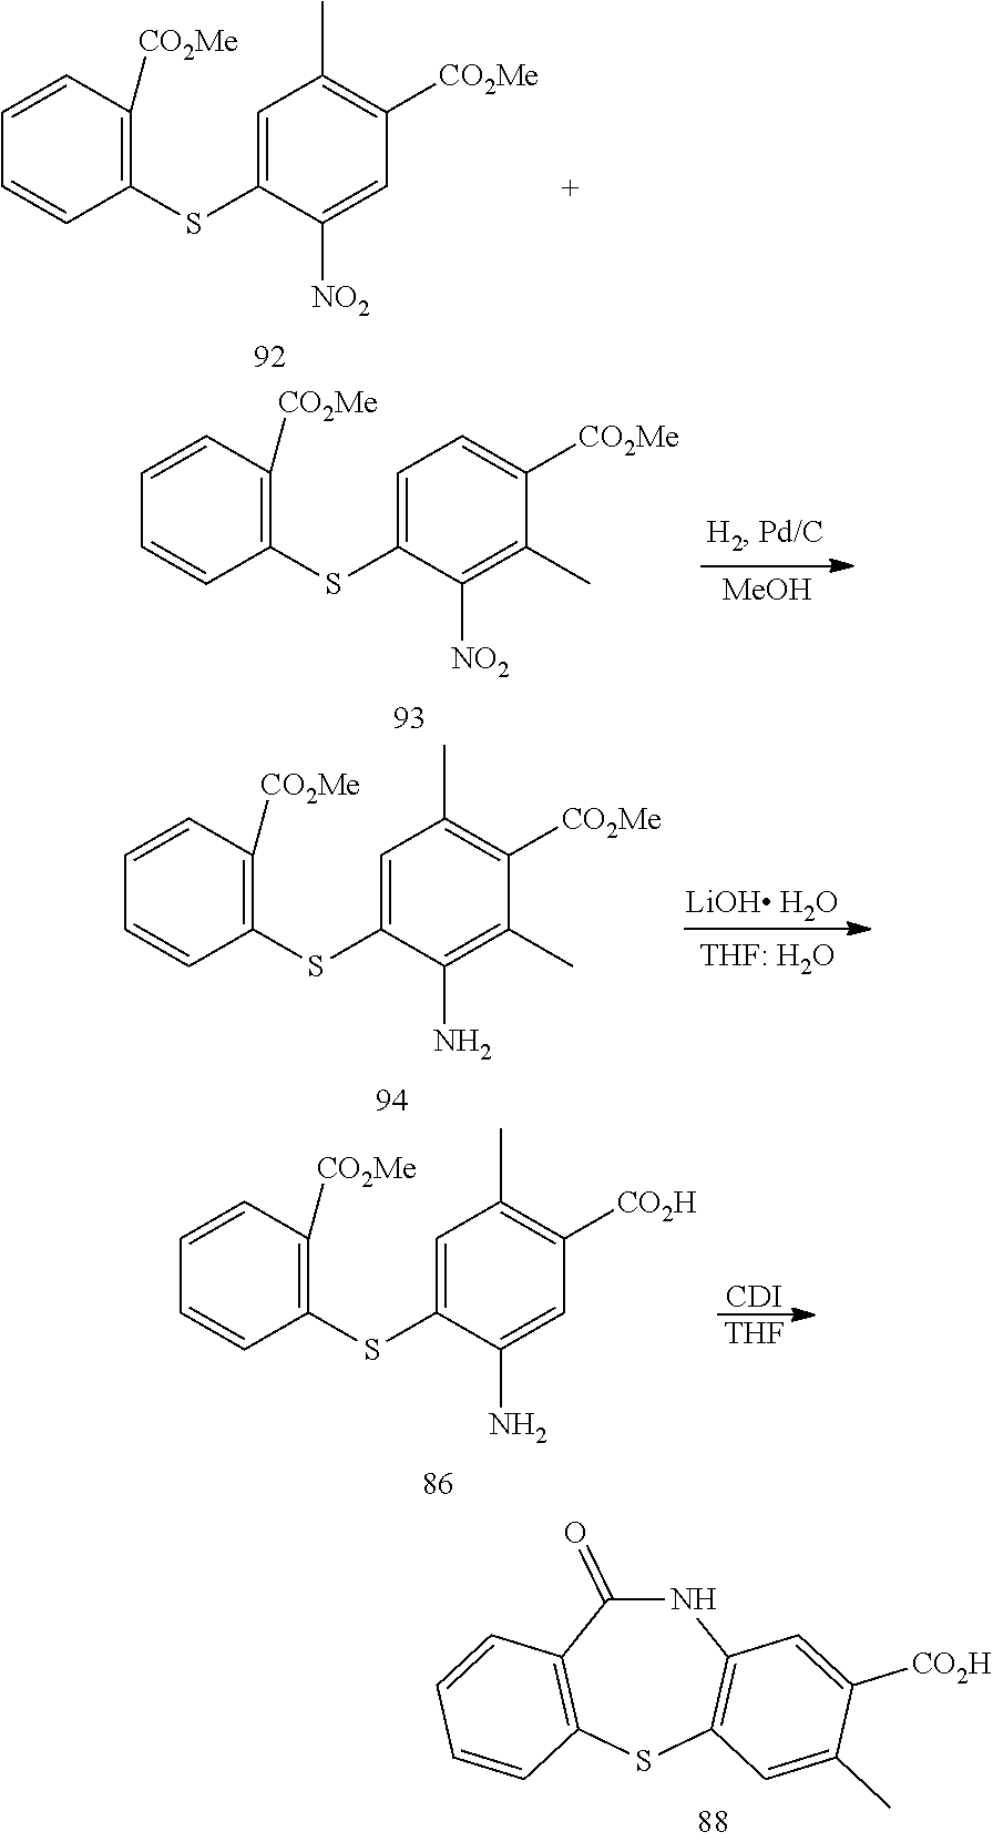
C1(SC2=CC(C)=C([CO2Me])C=C2[NO2])=C([CO2Me])C=CC=C1.N1C(=O)C2=C(SC3=C1C=C([CO2H])C(C)=C3)C=CC=C2.C1(SC2=CC=C([CO2Me])C(C)=C2[NO2])=C([CO2Me])C=CC=C1.[MeOH].C1(SC2=CC(C)=C([CO2Me])C(C)=C2N)=C([CO2Me])C=CC=C1.[LiOH H2O].C1(SC2=CC(C)=C([CO2H])C=C2N)=C([CO2Me])C=CC=C1.[CDI].[THF]
